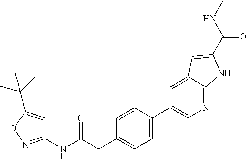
C1=CC(C2=CN=C3C(=C2)C=C(C(NC)=O)N3)=CC=C1CC(NC1=NOC(C(C)(C)C)=C1)=O
